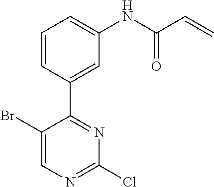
C1=CC(C2=NC(Cl)=NC=C2Br)=CC(NC(C=C)=O)=C1
